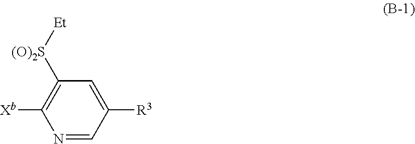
C1([(O)2S][Et])=C([Xb])N=CC([R3])=C1
